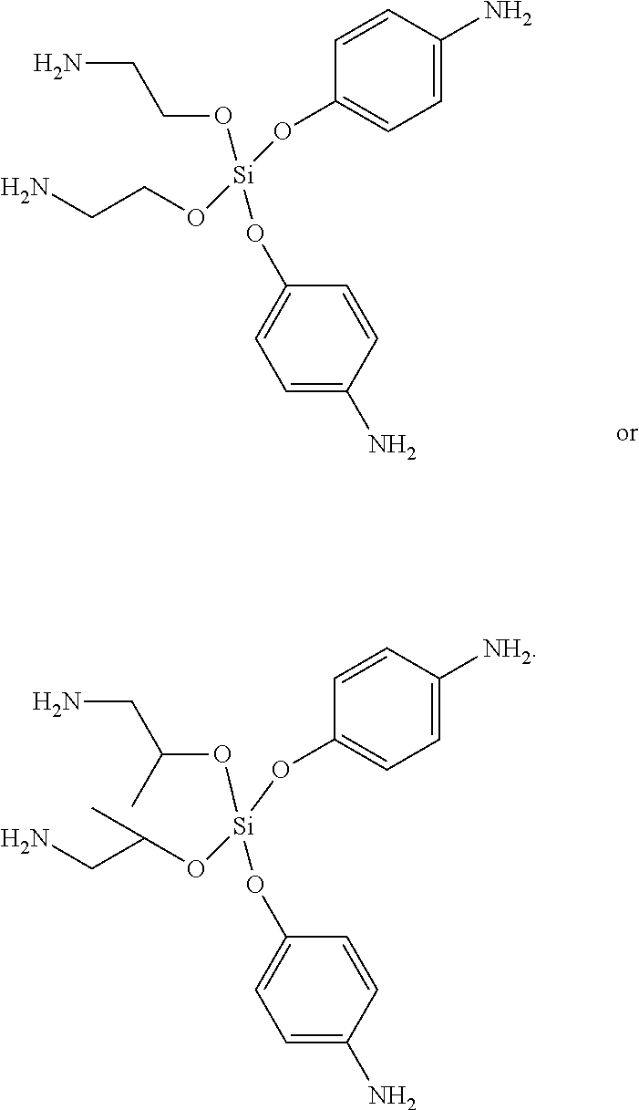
NCCO[Si](OC1=CC=C(N)C=C1)(OC1=CC=C(N)C=C1)OCCN.NCC(O[Si](OC1=CC=C(N)C=C1)(OC1=CC=C([NH2])C=C1)OC(CN)C)C
